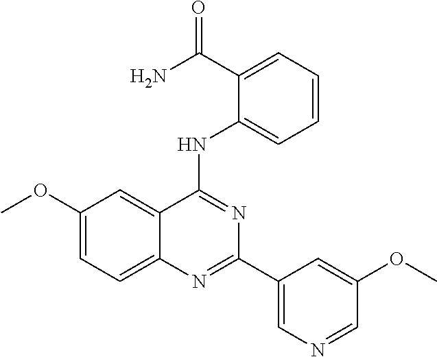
C1(OC)=CC=C2C(=C1)C(NC1=CC=CC=C1C(N)=O)=NC(C1=CN=CC(OC)=C1)=N2
